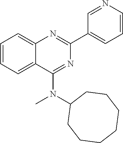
C1(C2=CC=CN=C2)=NC2=CC=CC=C2C(N(C2CCCCCCC2)C)=N1
